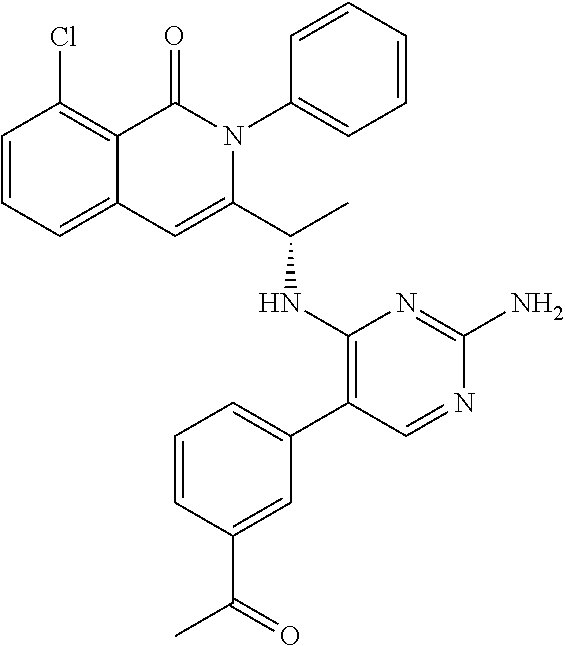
C1=CC=C2C(=C1Cl)C(=O)N(C1=CC=CC=C1)C(C(C)NC1=C(C3=CC=CC(C(C)=O)=C3)C=NC(N)=N1)=C2
